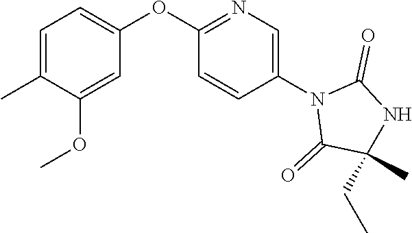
C1=C(C)C(OC)=CC(OC2=NC=C(N3C(=O)C(CC)(C)NC3=O)C=C2)=C1
